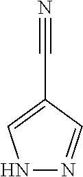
N1N=CC(C#N)=C1
